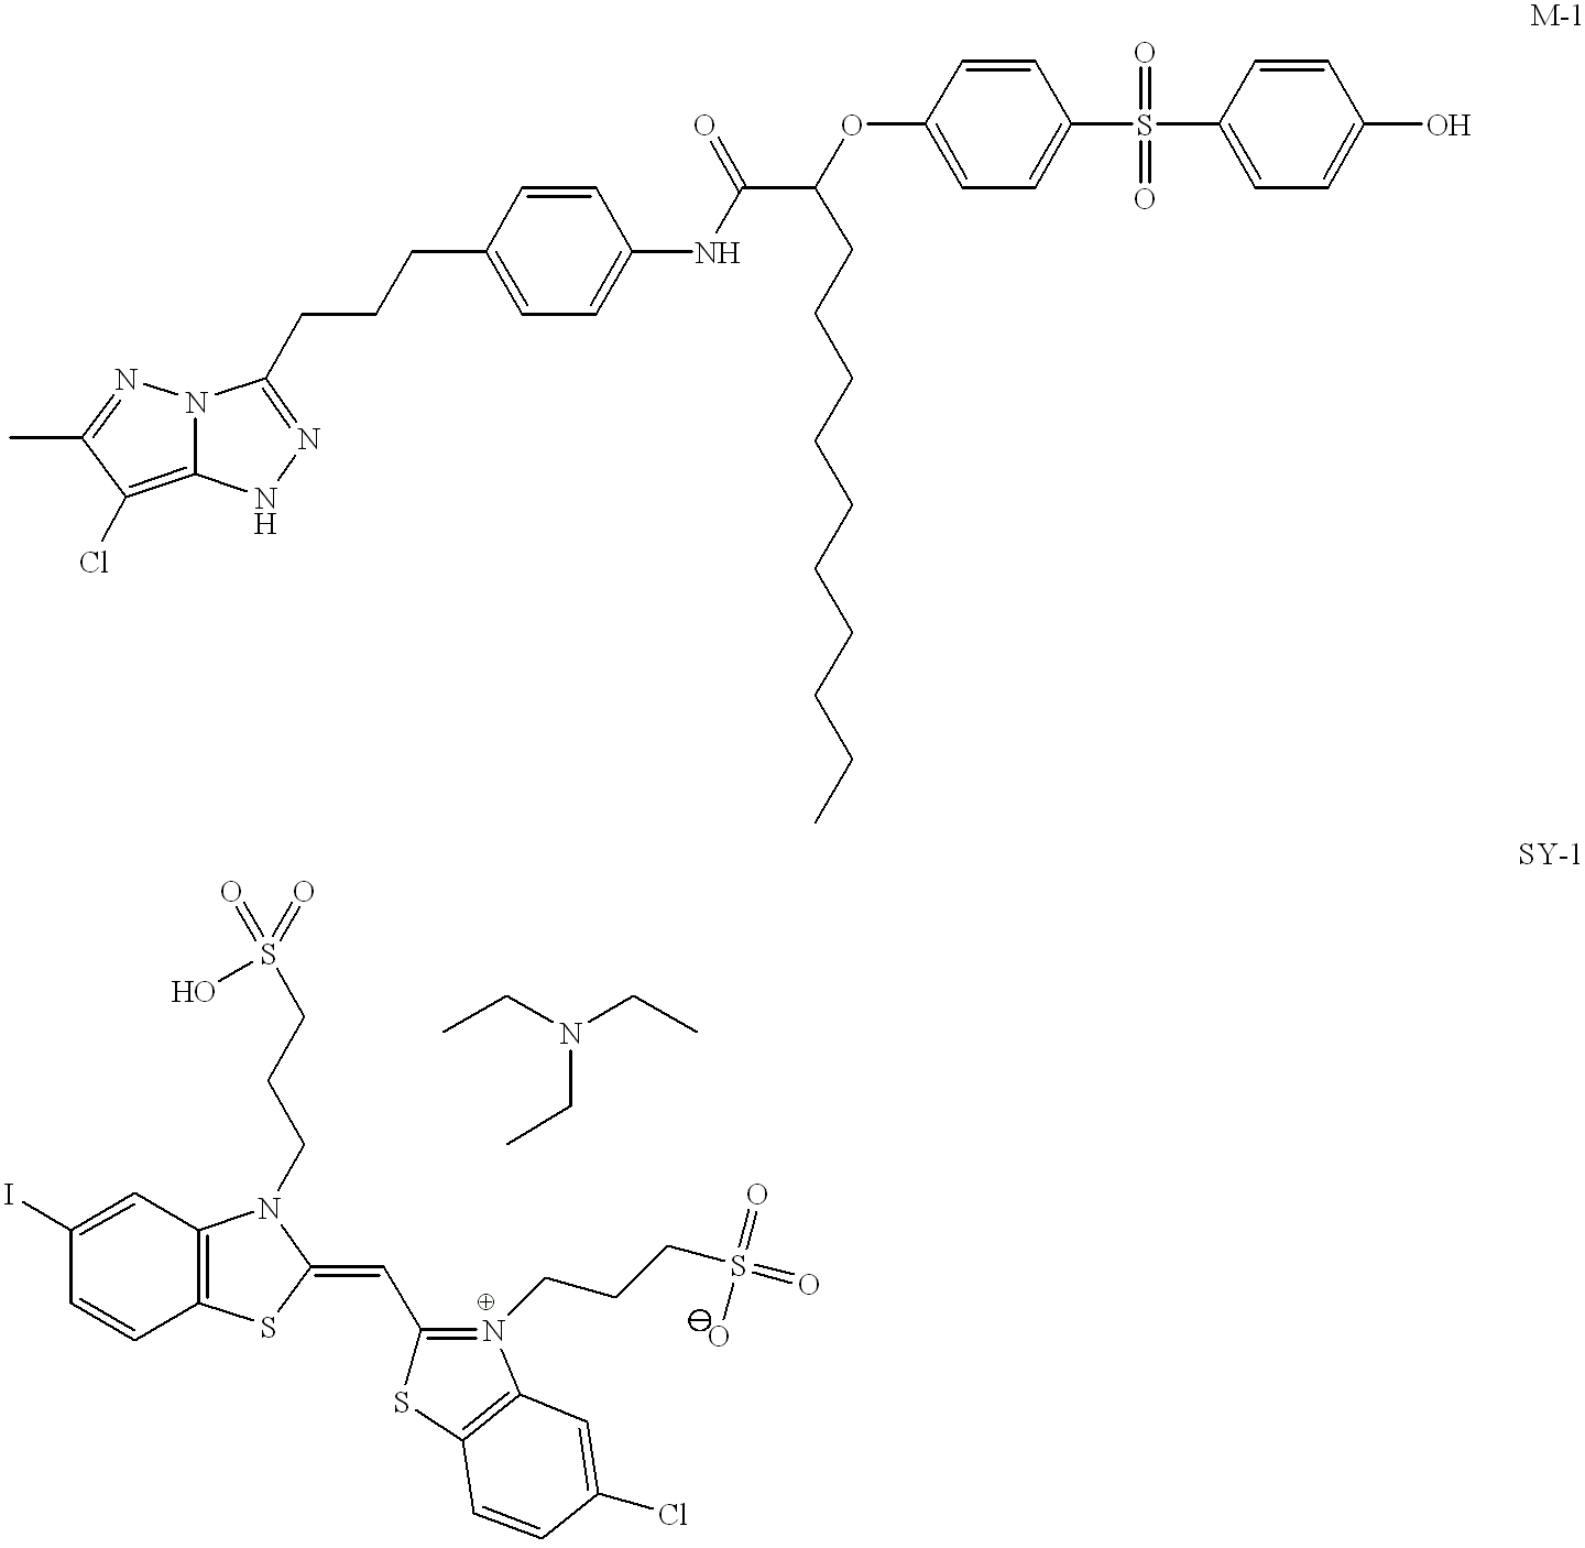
C12=C(Cl)C(C)=NN1C(CCCC1=CC=C(NC(C(OC3=CC=C(S(C4=CC=C(O)C=C4)(=O)=O)C=C3)CCCCCCCCCC)=O)C=C1)=NN2.C1=C(I)C=CC2=C1N(CCCS(=O)(=O)O)C(=CC1=N(CCCS(=O)(O)=O)C3=C(S1)C=CC(Cl)=C3)S2.CCN(CC)CC
